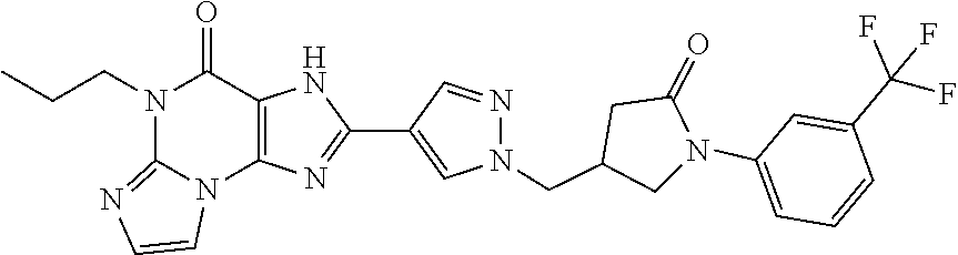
N1(CCC)C2=NC=CN2C2=C(C1=O)NC(C1=CN(CC3CN(C4=CC=CC(C(F)(F)F)=C4)C(=O)C3)N=C1)=N2
